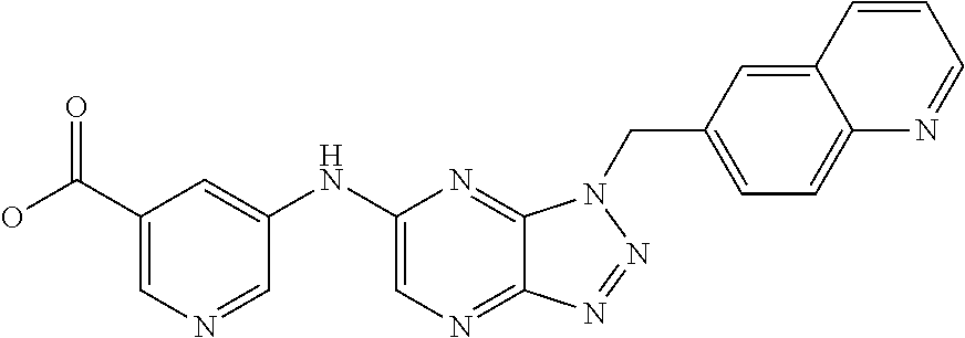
C1(NC2=CC(C(O)=O)=CN=C2)=CN=C2C(=N1)N(CC1=CC=C3C(=C1)C=CC=N3)N=N2
